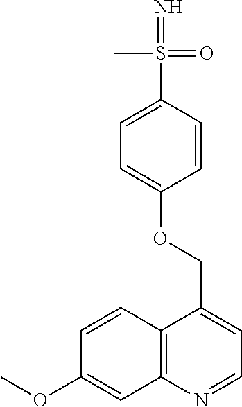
C12=C(N=CC=C1COC1=CC=C(S(=N)(=O)C)C=C1)C=C(OC)C=C2
